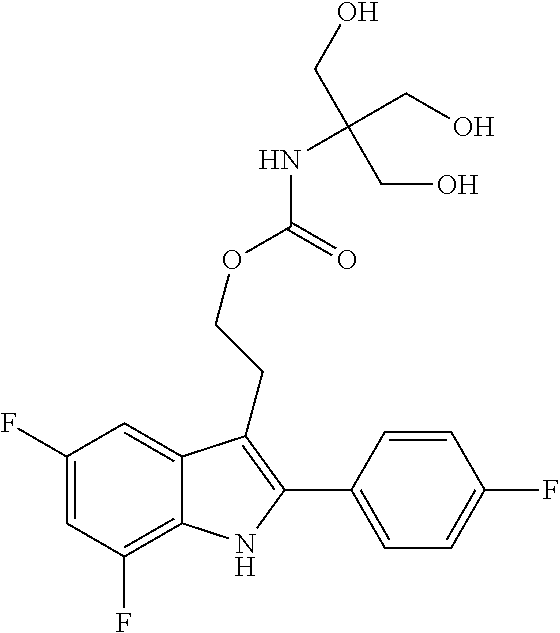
C1(F)=C2C(=CC(F)=C1)C(CCOC(=O)NC(CO)(CO)CO)=C(C1=CC=C(F)C=C1)N2
